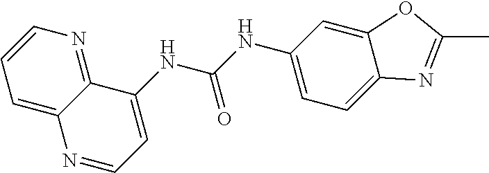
C1=C2C(=NC=C1)C(NC(NC1=CC=C3C(=C1)OC(C)=N3)=O)=CC=N2
